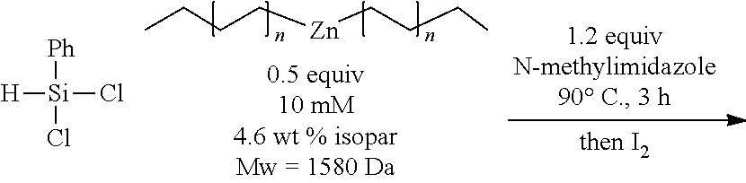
[Ph][Si](Cl)([H])Cl.CCCC[Zn]CCCC
